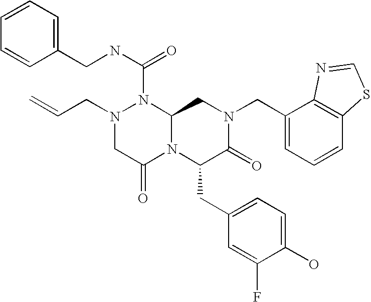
N(C(=O)N1N(CC=C)CC(=O)N2C1CN(CC1=CC=CC3=C1N=CS3)C(=O)C2CC1=CC=C(O)C(F)=C1)CC1=CC=CC=C1
